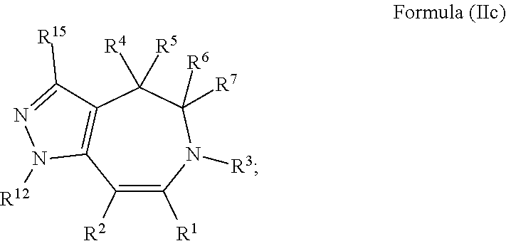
C1([R2])=C([R1])N([R3])C([R6])([R7])C([R4])([R5])C2=C1N([R12])N=C2[R15]
